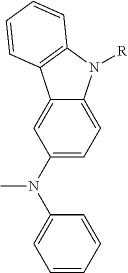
C1(N(C)C2=CC=CC=C2)=CC=C2C(=C1)C1=C(N2[R])C=CC=C1
